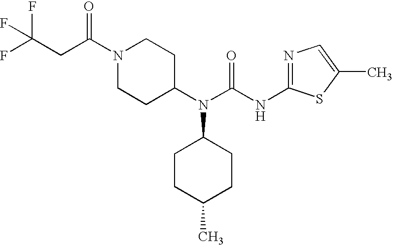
N1=C(NC(N(C2CCN(C(CC(F)(F)F)=O)CC2)C2CCC(C)CC2)=O)SC(C)=C1
